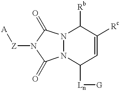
N12N(C([Ln][G])C=C([Rc])C1[Rb])C(=O)N([Z][A])C2=O
